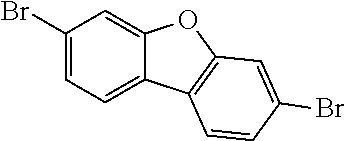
C12=CC(Br)=CC=C1C1=C(O2)C=C(Br)C=C1
